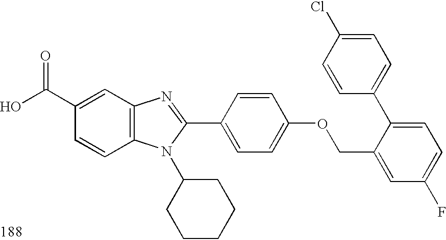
OC(C1=CC2=C(C=C1)N(C1CCCCC1)C(C1=CC=C(OCC3=CC(F)=CC=C3C3=CC=C(Cl)C=C3)C=C1)=N2)=O
